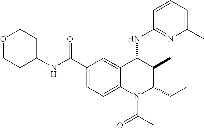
C(C1=CC=C2C(=C1)C(NC1=NC(C)=CC=C1)C(C)C(CC)N2C(=O)C)(=O)NC1CCOCC1
